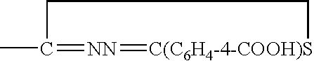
CC1=[NN]=[C(C6H4-4-COOH)S]CC1
